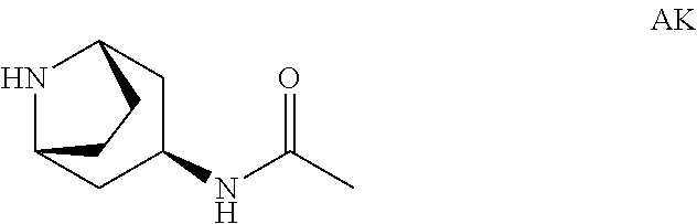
N1C2CC(NC(=O)C)CC1CC2
